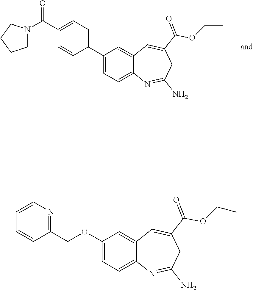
C1(C2=CC=C(C(N3CCCC3)=O)C=C2)=CC=C2C(=C1)C=C(C(OCC)=O)CC(N)=N2.C1(OCC2=NC=CC=C2)=CC=C2C(=C1)C=C(C(OCC)=O)CC(N)=N2
